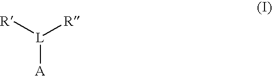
[R][L]([R])[A]
